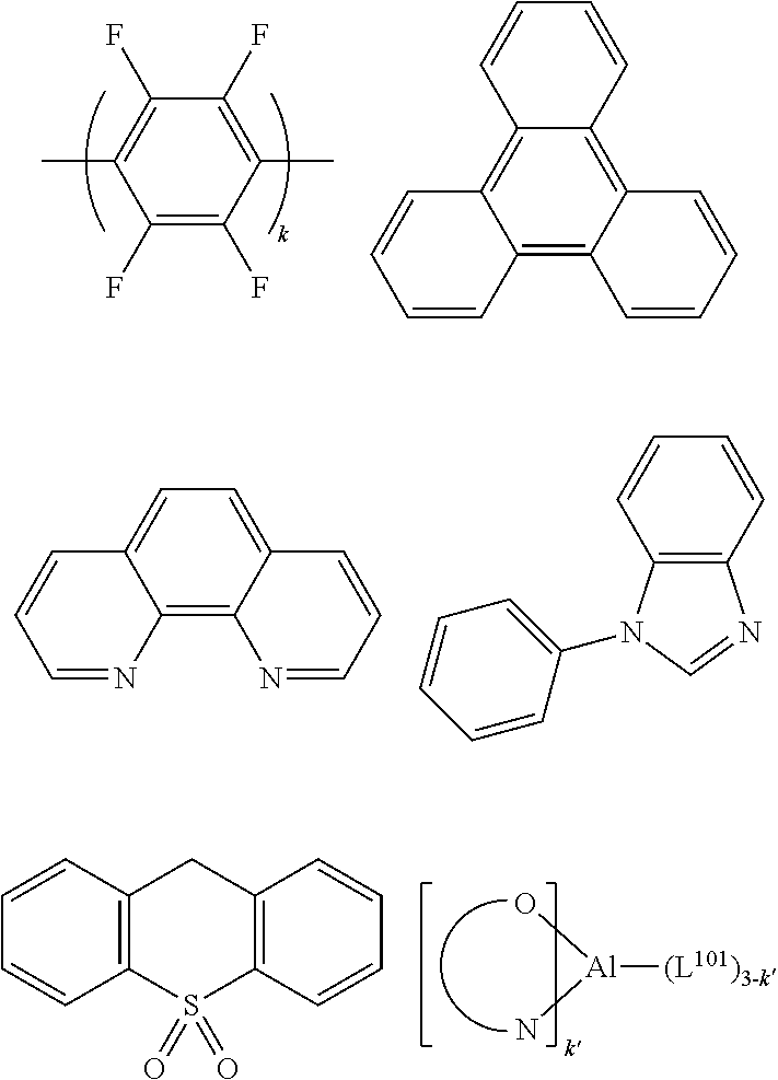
C1(F)=C(F)C(C)=C(F)C(F)=C1C.C12=C3C(=C4C(=C1C=CC=C2)C=CC=C4)C=CC=C3.C12=C3C(=CC=C1C=CC=N2)C=CC=N3.C12=C(C=CC=C1)N=CN2C1=CC=CC=C1.[(L101)3-k][Al](O)N.C12=C(C=CC=C1)CC1=C(S2(=O)=O)C=CC=C1
